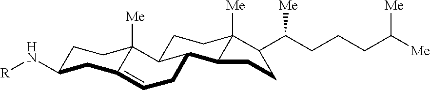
C1C(N[R])CC2=CCC3C4C([Me])(CCC3C2([Me])C1)C(C(CCCC([Me])[Me])[Me])CC4
